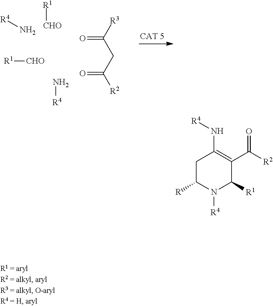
[R2]C(CC([R3])=O)=O.[R1][CHO].[R4]N.[CHO][R1].[R4]N.C1C([R])N([R4])C([R1])C(C([R2])=O)=C1N[R4]
